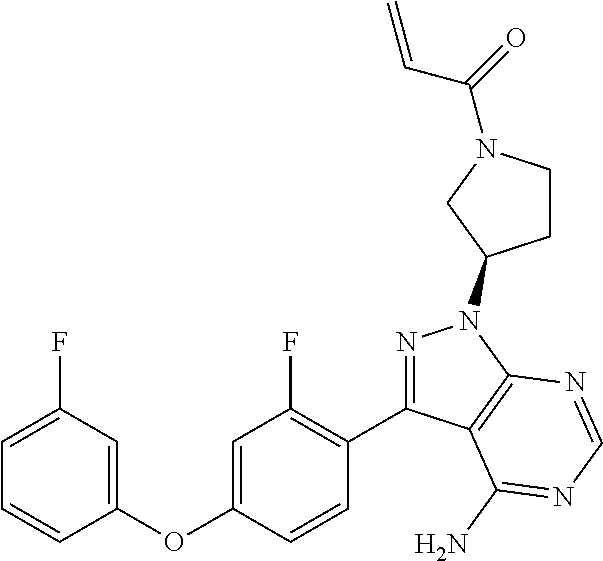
C1=C(F)C=C(OC2=CC(F)=C(C3=NN(C4CCN(C(=O)C=C)C4)C4=C3C(N)=NC=N4)C=C2)C=C1
